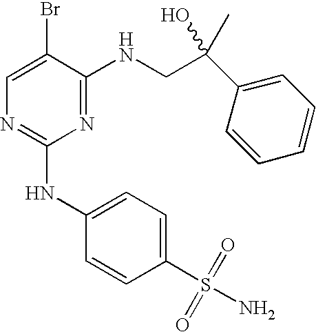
C1=C(Br)C(NCC(O)(C)C2=CC=CC=C2)=NC(NC2=CC=C(S(=O)(=O)N)C=C2)=N1
